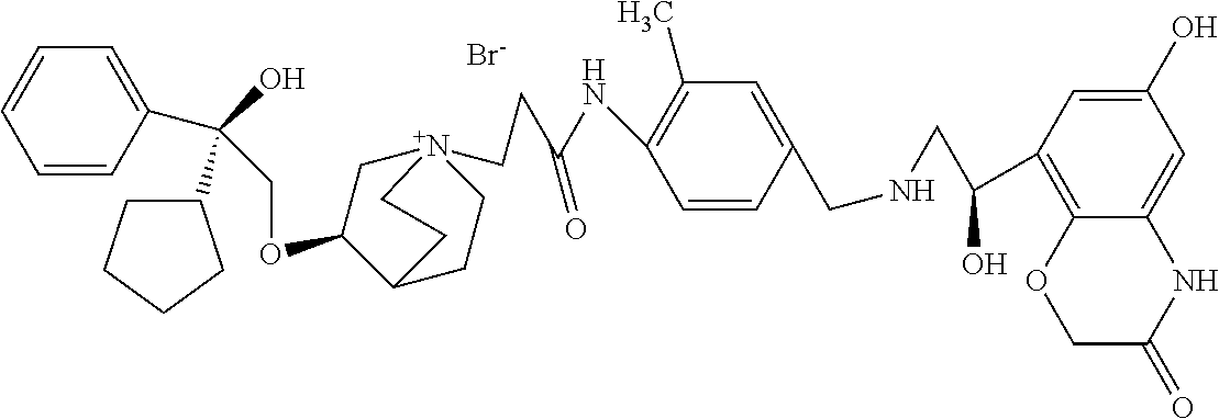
[Br-].C(OC1C[N+]2(CCC(NC3=C(C)C=C(CNCC(C4=C5C(=CC(O)=C4)NC(=O)CO5)O)C=C3)=O)CCC1CC2)C(O)(C1CCCC1)C1=CC=CC=C1
